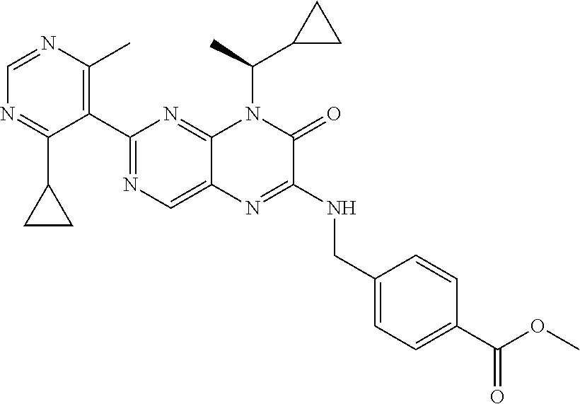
C1(C2=NC=C3C(=N2)N(C(C)C2CC2)C(=O)C(NCC2=CC=C(C(=O)OC)C=C2)=N3)=C(C)N=CN=C1C1CC1
